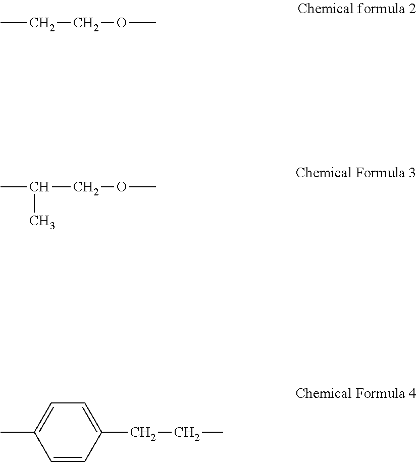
CCCOC.CC(COC)C.CC1=CC=C(CCC)C=C1
